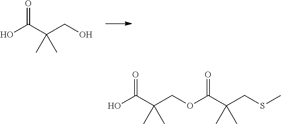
OC(C(CO)(C)C)=O.OC(C(COC(C(CSC)(C)C)=O)(C)C)=O
